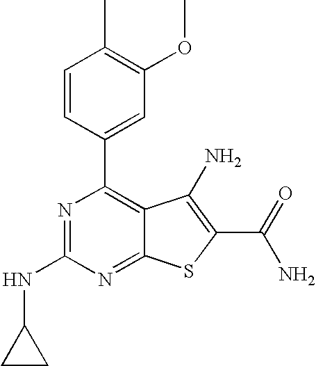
N1=C(NC2CC2)N=C2C(=C1C1=CC(OC)=C(C)C=C1)C(N)=C(C(N)=O)S2
